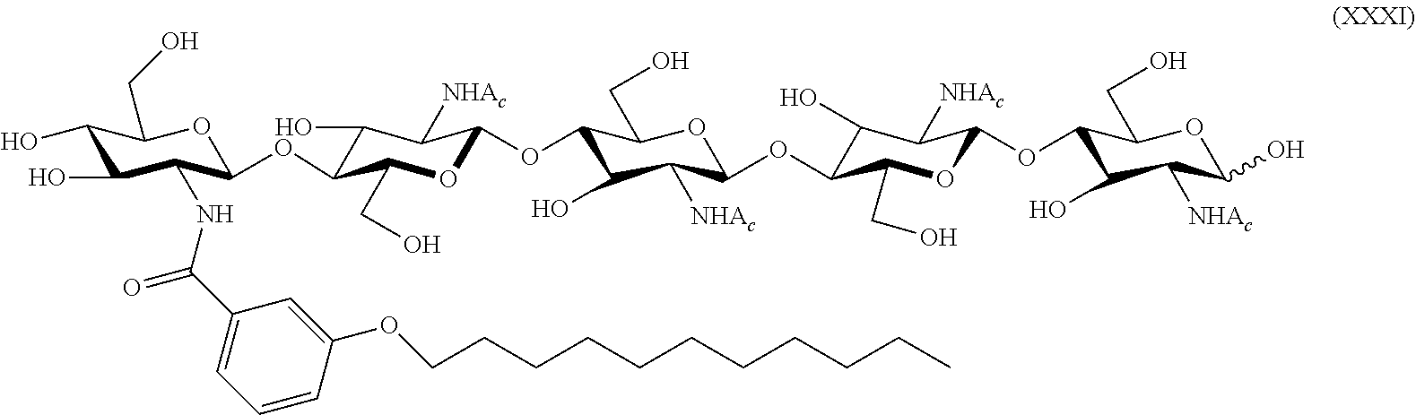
C1(C(NC2C(O)C(O)C(CO)OC2OC2C(O)C([NHAc])C(OC3C(O)C([NHAc])C(OC4C(O)C([NHAc])C(OC5C(O)C([NHAc])C(O)OC5CO)OC4CO)OC3CO)OC2CO)=O)=CC=CC(OCCCCCCCCCCC)=C1
